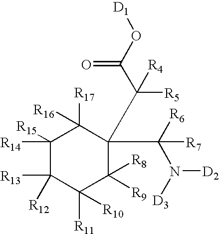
C1([R14])([R15])C([R13])([R12])C([R11])([R10])C([R9])([R8])C(C(C(O[D1])=O)([R5])[R4])(C([R6])(N([D3])[D2])[R7])C1([R17])[R16]
